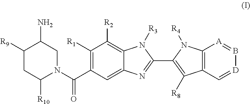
C1([R9])CC([R10])N(C(C2=C([R1])C([R2])=C3C(=C2)N=C(C2=C([R8])C4=C(N2[R4])[A]=B[D]=C4)N3[R3])=O)CC1N
